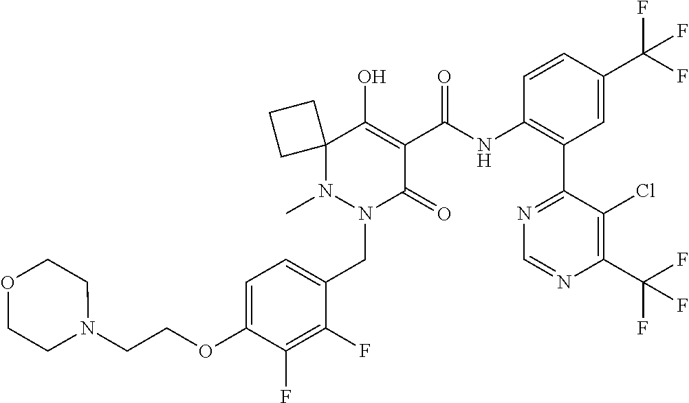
C1=C(OCCN2CCOCC2)C(F)=C(F)C(CN2C(=O)C(C(=O)NC3=C(C4=NC=NC(C(F)(F)F)=C4Cl)C=C(C(F)(F)F)C=C3)=C(O)C3(N2C)CCC3)=C1
